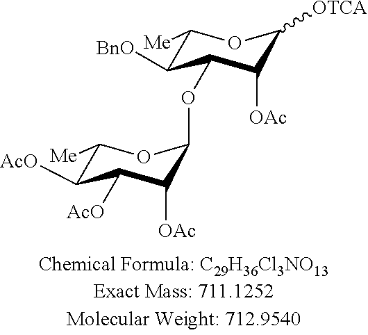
C1([BnO])C(OC2C([OAc])C([AcO])C([AcO])C([Me])O2)C([OAc])C([OTCA])OC1[Me]
